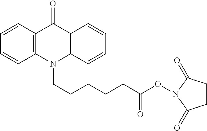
C12=C(C=CC=C1)N(CCCCCC(ON1C(=O)CCC1=O)=O)C1=C(C2=O)C=CC=C1
